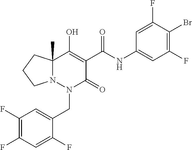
C1(F)=C(F)C=C(F)C(CN2C(=O)C(C(=O)NC3=CC(F)=C(Br)C(F)=C3)=C(O)C3(C)N2CCC3)=C1
